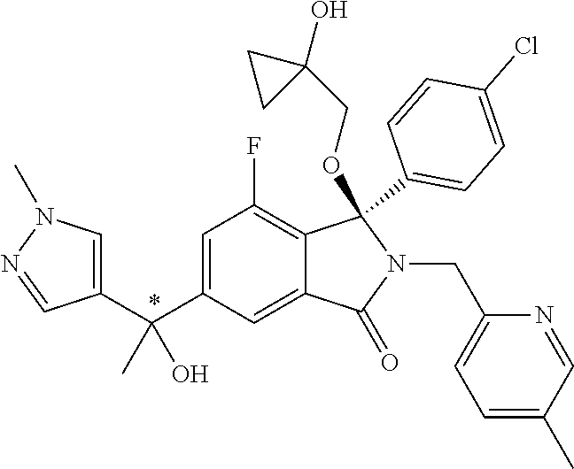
C1=C(C(C2=CN(C)N=C2)(C)O)C=C2C(=C1F)C(C1=CC=C(Cl)C=C1)(OCC1(O)CC1)N(CC1=CC=C(C)C=N1)C2=O
